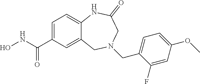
C1=C(C(NO)=O)C=C2C(=C1)NC(=O)CN(CC1=CC=C(OC)C=C1F)C2
